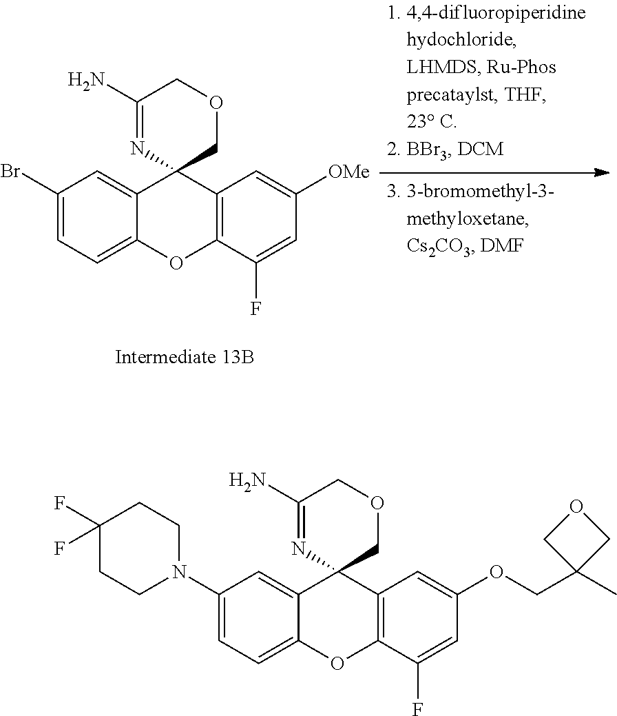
C1(Br)=CC=C2C(=C1)C1(C3=C(O2)C(F)=CC([OMe])=C3)COCC(N)=N1.C1(N2CCC(F)(F)CC2)=CC=C2C(=C1)C1(C3=C(O2)C(F)=CC(OCC2(C)COC2)=C3)COCC(N)=N1
